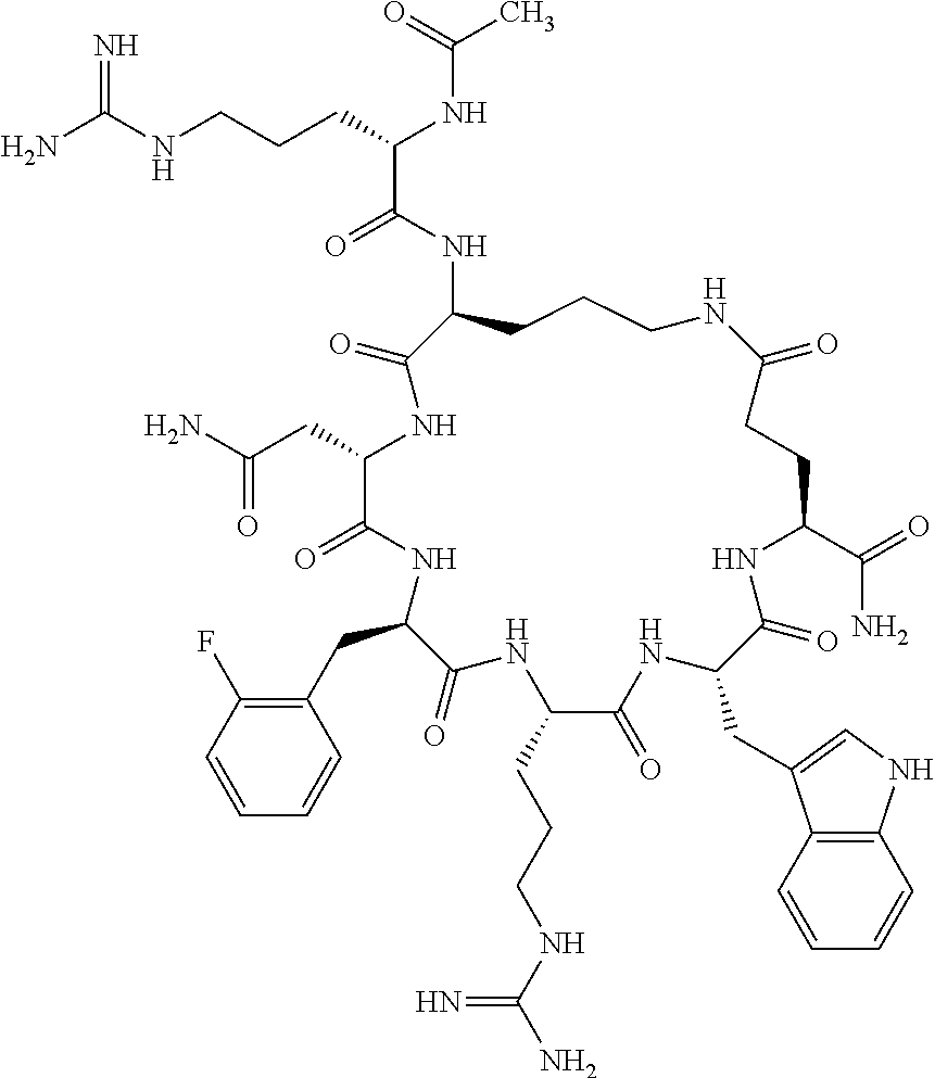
NC(NCCCC(NC(C)=O)C(=O)NC1CCCNC(=O)CCC(C(=O)N)NC(=O)C(CC2=CNC3=C2C=CC=C3)NC(=O)C(CCCNC(N)=N)NC(=O)C(CC2=C(F)C=CC=C2)NC(=O)C(CC(=O)N)NC1=O)=N
